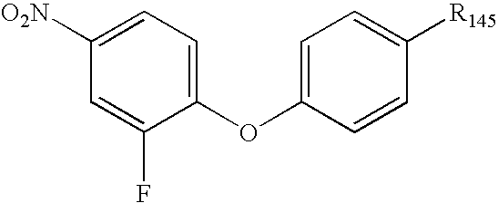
C1(OC2=CC=C([R145])C=C2)=CC=C([O2N])C=C1F
